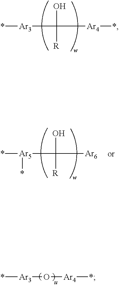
*[Ar3]C([R])(O)[Ar4]*.*[Ar3]O[Ar4]*.*[Ar5](*)C([R])(O)[Ar6]
